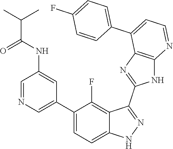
C1=NC=C(C2=CC=C3C(=C2F)C(C2=NC4=C(N2)N=CC=C4C2=CC=C(F)C=C2)=NN3)C=C1NC(C(C)C)=O
